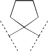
C1C(C(C)C)(C(C)C)CCC1
